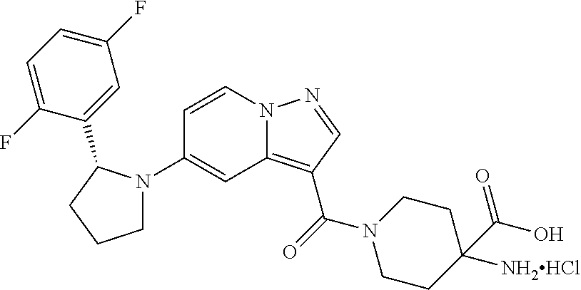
C1(N2CCCC2C2=CC(F)=CC=C2F)=CC2=C(C(=O)N3CCC(C(=O)O)([NH2HCl])CC3)C=NN2C=C1
